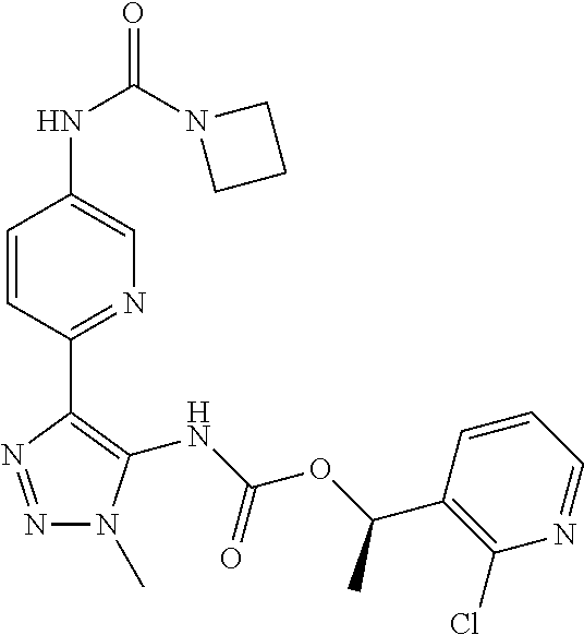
C1=CC(C2=C(NC(OC(C3=C(Cl)N=CC=C3)C)=O)N(C)N=N2)=NC=C1NC(=O)N1CCC1
